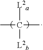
[L2a]C([L2b])(C)C
